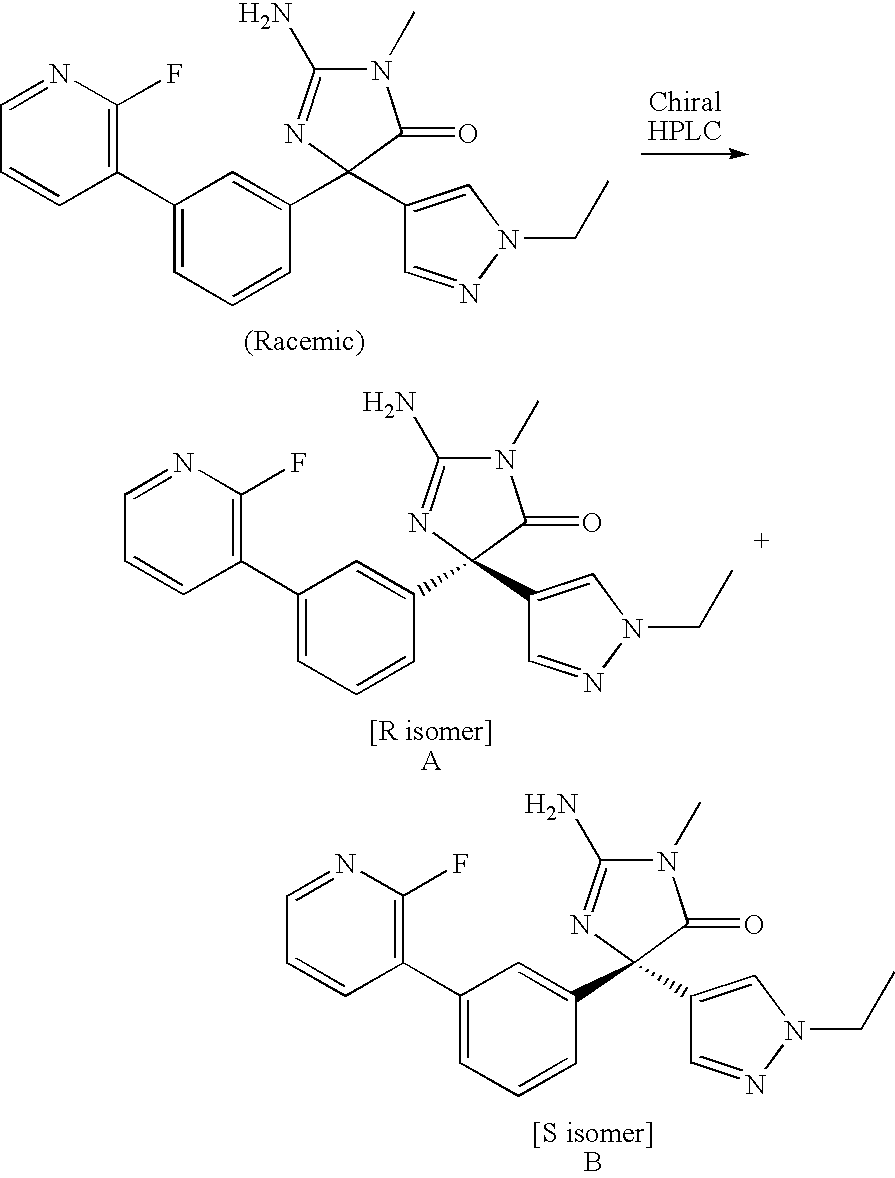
C1(C2=CC=CC(C3(C4=CN(CC)N=C4)C(=O)N(C)C(N)=N3)=C2)=C(F)N=CC=C1.C1(C2=CC=CC(C3(C4=CN(CC)N=C4)C(=O)N(C)C(N)=N3)=C2)=C(F)N=CC=C1.C1(C2=CC=CC(C3(C4=CN(CC)N=C4)C(=O)N(C)C(N)=N3)=C2)=C(F)N=CC=C1
